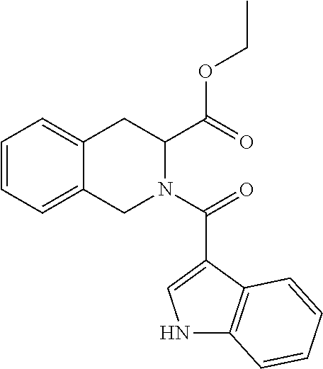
C1=CC=C2C(=C1)CC(C(OCC)=O)N(C(=O)C1=CNC3=C1C=CC=C3)C2
